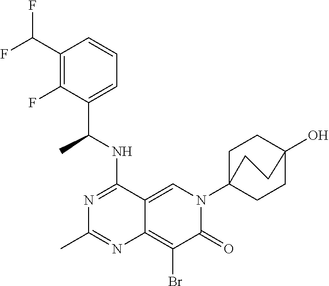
C12=CN(C34CCC(O)(CC3)CC4)C(=O)C(Br)=C1N=C(C)N=C2NC(C1=CC=CC(C(F)F)=C1F)C
